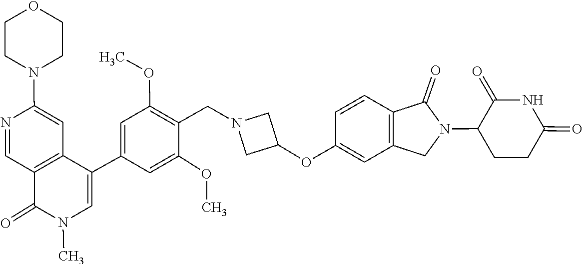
N1(C)C=C(C2=CC(OC)=C(CN3CC(OC4=CC5=C(C=C4)C(=O)N(C4CCC(=O)NC4=O)C5)C3)C(OC)=C2)C2=C(C=NC(N3CCOCC3)=C2)C1=O
